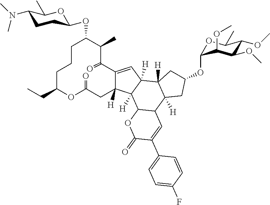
C12=CC3([H])C([H])(C1([H])CC(=O)OC(CC)CCCC(OC1CCC(N(C)C)C(C)O1)C(C)C2=O)C1C(C2([H])C3([H])CC(OC3OC(C)C(OC)C(OC)C3OC)C2)C=C(C2=CC=C(F)C=C2)C(=O)O1
